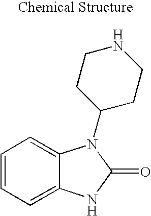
C1=CC=C2C(=C1)N(C1CCNCC1)C(=O)N2
